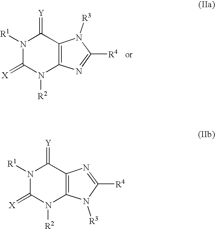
N1([R1])C(=[X])N([R2])C2=C(C1=[Y])N([R3])C([R4])=N2.N1([R1])C(=[X])N([R2])C2=C(C1=[Y])N=C([R4])N2[R3]
